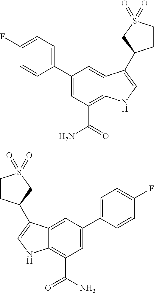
C1(F)=CC=C(C2=CC(C(N)=O)=C3C(=C2)C(C2CCS(=O)(=O)C2)=CN3)C=C1.C1(F)=CC=C(C2=CC(C(N)=O)=C3C(=C2)C(C2CCS(=O)(=O)C2)=CN3)C=C1
